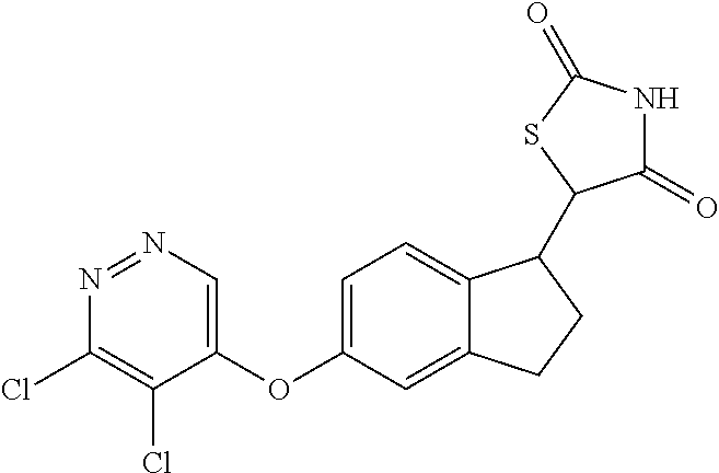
N1=NC=C(OC2=CC=C3C(=C2)CCC3C2C(=O)NC(=O)S2)C(Cl)=C1Cl
